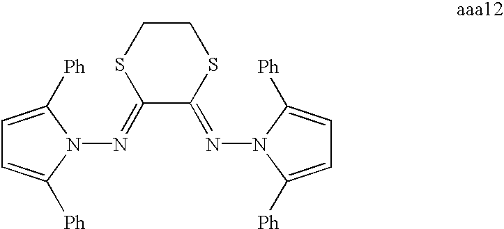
C1=C([Ph])N(N=C2C(=NN3C([Ph])=CC=C3[Ph])SCCS2)C([Ph])=C1
